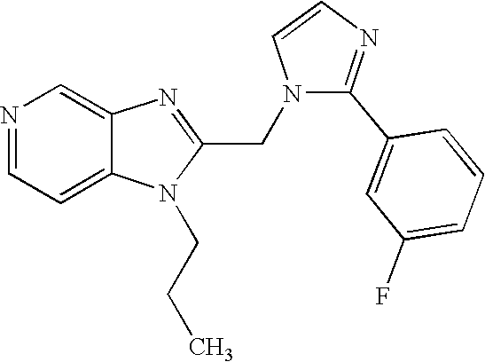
N1=CC=C2C(=C1)N=C(CN1C(C3=CC(F)=CC=C3)=NC=C1)N2CCC
